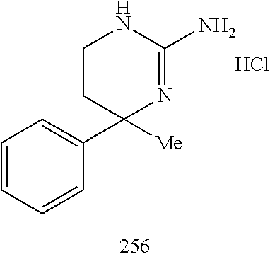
C1=CC=CC(C2([Me])N=C(N)NCC2)=C1.Cl
